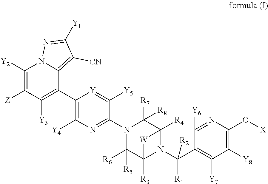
C1(C2=C([Y3])C([Z])=C([Y2])N3C2=C([CN])C([Y1])=N3)=C([Y4])N=C(N2C([R6])([R5])C3([R3])N(C(C4=C([Y7])C([Y8])=C(O[X])N=C4[Y6])([R1])[R2])C([R4])(C2([R7])[R8])[W]3)C([Y5])=[Y]1
